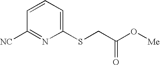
C1=CC=C(SCC(O[Me])=O)N=C1[NC]
